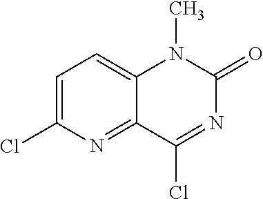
CN1C(=O)N=C(Cl)C2=NC(Cl)=CC=C12
